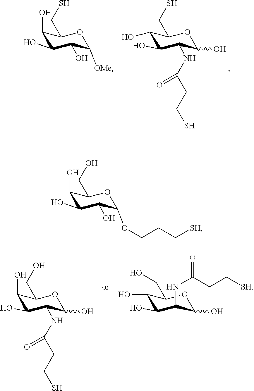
C1(O)C(O)C(O)C([OMe])OC1CS.C1(O)C(NC(CCS)=O)C(O)OC(CS)C1O.C1(O)C(NC(CCS)=O)C(O)OC(CO)C1O.C1(O)C(NC(CC[SH])=O)C(O)OC(CO)C1O.C1(O)C(O)C(O)C(OCCC[SH])OC1CO
